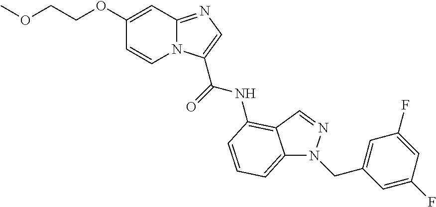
N12C(=NC=C1C(=O)NC1=C3C(=CC=C1)N(CC1=CC(F)=CC(F)=C1)N=C3)C=C(OCCOC)C=C2
